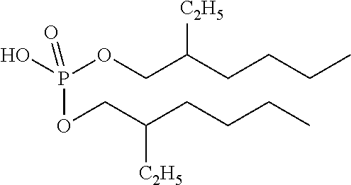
OP(OCC(CCCC)[C2H5])(OCC(CCCC)[C2H5])=O
